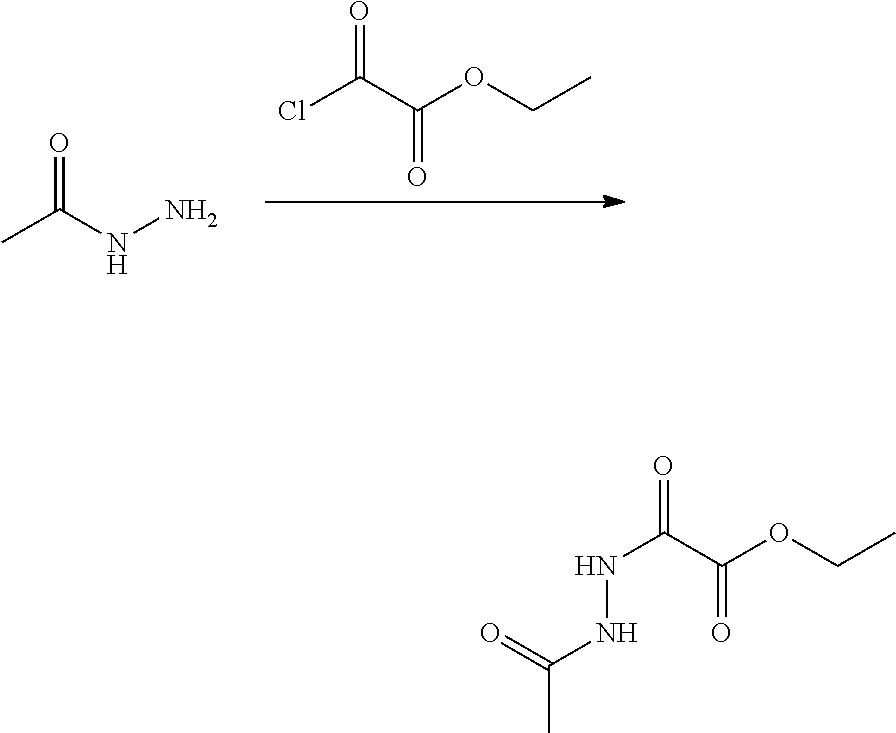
ClC(C(OCC)=O)=O.O=C(NN)C.N(C(C(OCC)=O)=O)NC(C)=O
